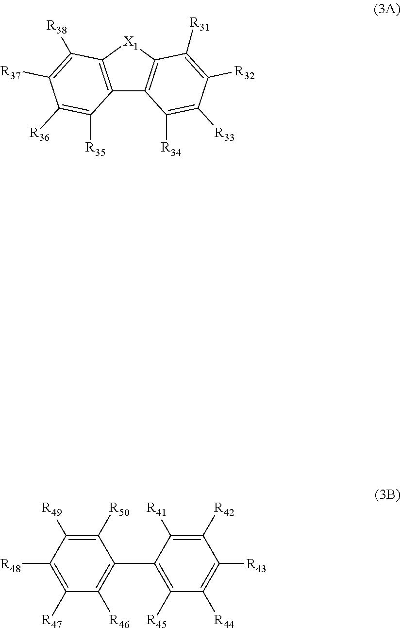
C12=C([X1]C3=C1C([R34])=C([R33])C([R32])=C3[R31])C([R38])=C([R37])C([R36])=C2[R35].C1([R47])=C([R48])C([R49])=C([R50])C(C2=C([R45])C([R44])=C([R43])C([R42])=C2[R41])=C1[R46]
